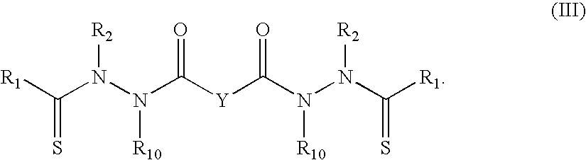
C(=S)([R1])N(N(C([Y]C(N(N(C([R1])=S)[R2])[R10])=O)=O)[R10])[R2]
